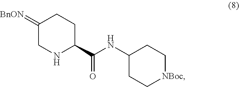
C1(=[BnON])CNC(C(NC2CC[NBoc]CC2)=O)CC1
